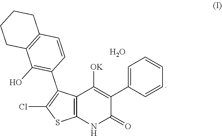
C12=C(NC(=O)C(C3=CC=CC=C3)=C1[OK])SC(Cl)=C2C1=C(O)C2=C(C=C1)CCCC2.O
